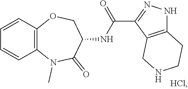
C12=C(C=CC=C1)OCC(NC(C1=NNC3=C1CNCC3)=O)C(=O)N2C
